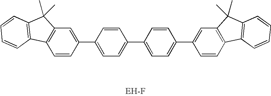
C1=CC(C2=CC=C(C3=CC=C(C4=CC5=C(C=C4)C4=C(C5(C)C)C=CC=C4)C=C3)C=C2)=CC2=C1C1=C(C2(C)C)C=CC=C1
